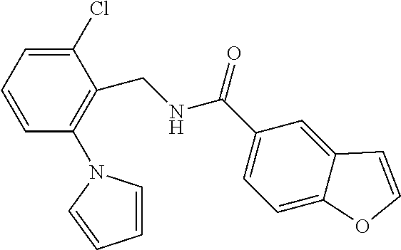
C1(Cl)=CC=CC(N2C=CC=C2)=C1CNC(C1=CC=C2C(=C1)C=CO2)=O
